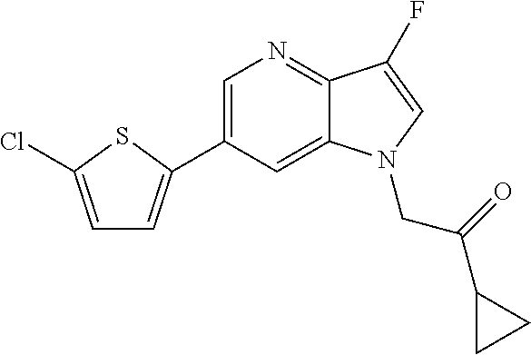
C1=C(C2=CC=C(Cl)S2)C=C2C(=N1)C(F)=CN2CC(=O)C1CC1
